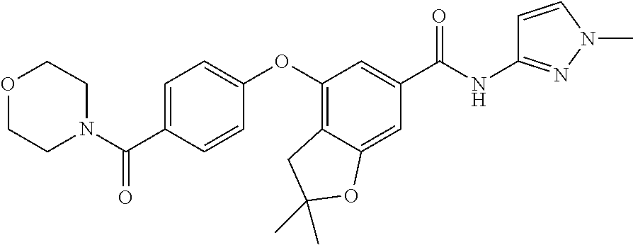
C1=C(C(N2CCOCC2)=O)C=CC(OC2=C3C(=CC(C(NC4=NN(C)C=C4)=O)=C2)OC(C)(C)C3)=C1
